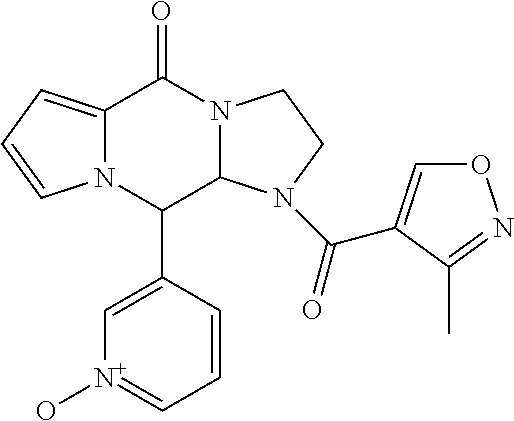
C12=CC=CN1C(C1=C[N+](O)=CC=C1)C1N(C2=O)CCN1C(=O)C1=CON=C1C
